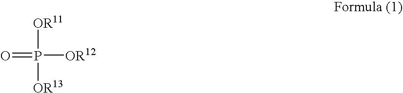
O=P([OR12])([OR11])[OR13]
